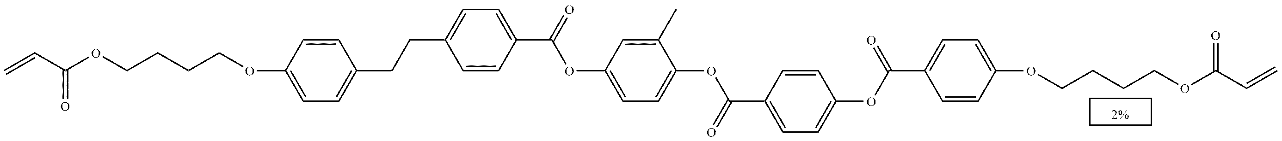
O(C1=CC=C(C(=O)OC2=CC=C(OC(C3=CC=C(CCC4=CC=C(OCCCCOC(C=C)=O)C=C4)C=C3)=O)C=C2C)C=C1)C(C1=CC=C(OCCCCOC(C=C)=O)C=C1)=O
